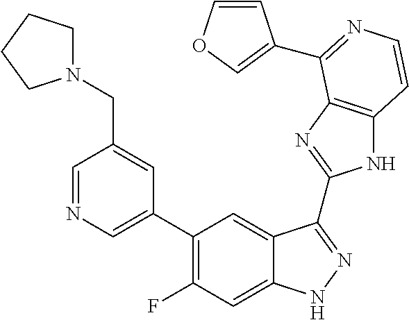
C1=C(C2=C(F)C=C3C(=C2)C(C2=NC4=C(N2)C=CN=C4C2=COC=C2)=NN3)C=C(CN2CCCC2)C=N1
